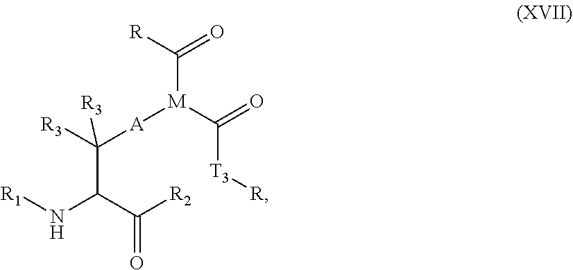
C(C(C([R2])=O)N[R1])([R3])([A][M](C([R])=O)C(=O)[T3][R])[R3]
